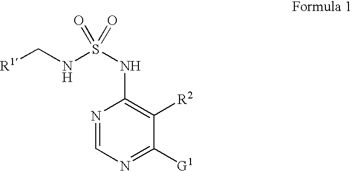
[R1]CNS(NC1=C([R2])C([G1])=NC=N1)(=O)=O
